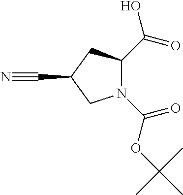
C1C(C#N)CN(C(=O)OC(C)(C)C)C1C(=O)O
